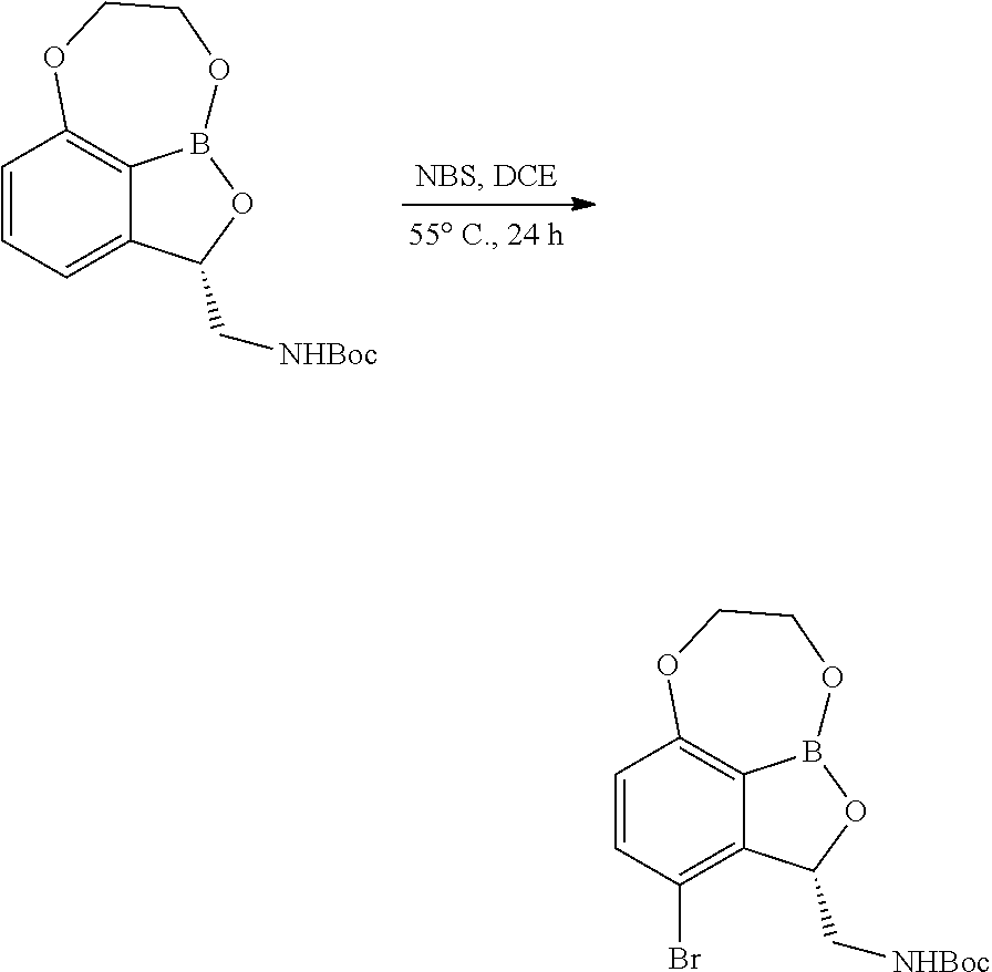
C1=CC(Br)=C2C3=C1OCCOB3OC2C[NHBoc].C1=CC=C2C3=C1OCCOB3OC2C[NHBoc]
